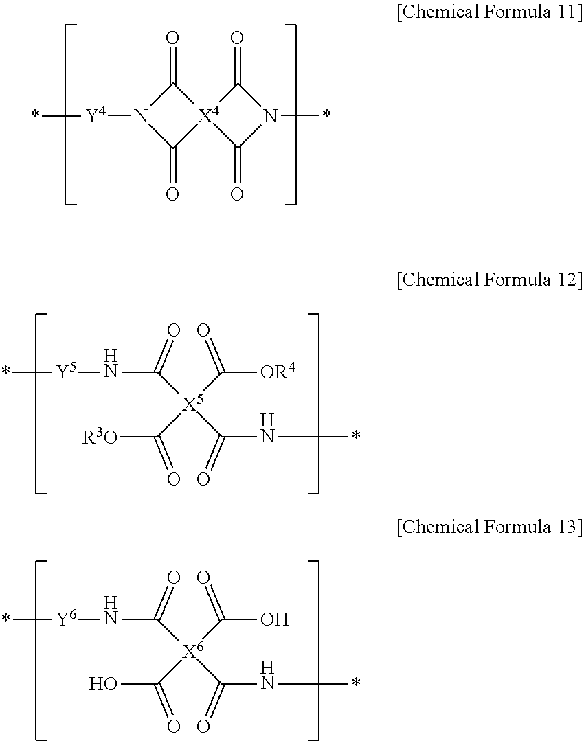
C1(=O)N([Y4]*)C(=O)[X4]12C(=O)N(*)C2=O.C([X5](C([R3O])=O)(C(N*)=O)C([OR4])=O)(N[Y5]*)=O.C([X6](C(O)=O)(C(N*)=O)C(O)=O)(N[Y6]*)=O
